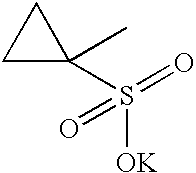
S([OK])(=O)(=O)C1(C)CC1
